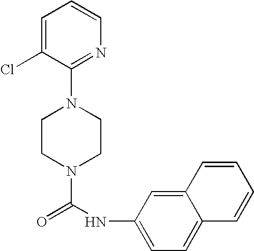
N1(C(NC2=CC=C3C(=C2)C=CC=C3)=O)CCN(C2=NC=CC=C2Cl)CC1
